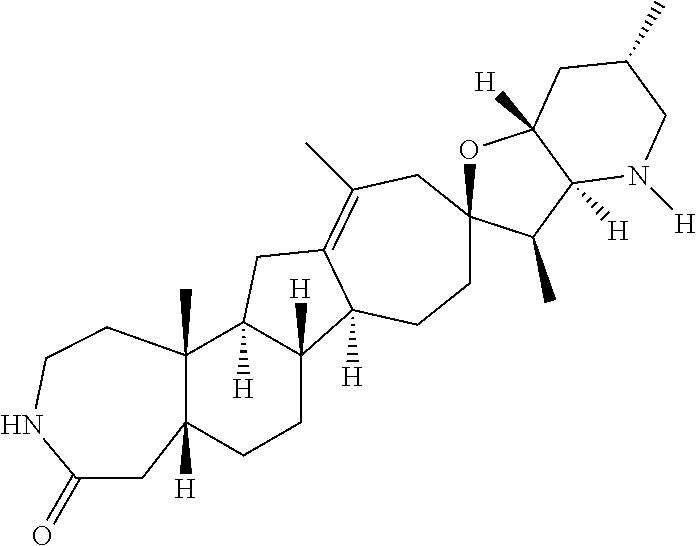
C1CC2([H])C([H])(CC3=C(C)CC4(OC5([H])C([H])(C4C)N([H])CC(C)C5)CCC23[H])C2(C)C1([H])CC(=O)NCC2
